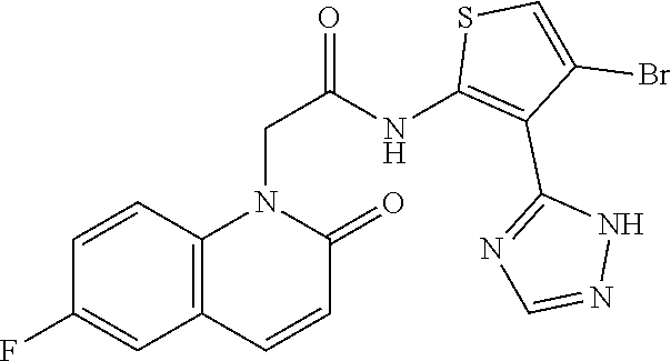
C1=CC2=C(C=C1F)C=CC(=O)N2CC(NC1=C(C2=NC=NN2)C(Br)=CS1)=O
